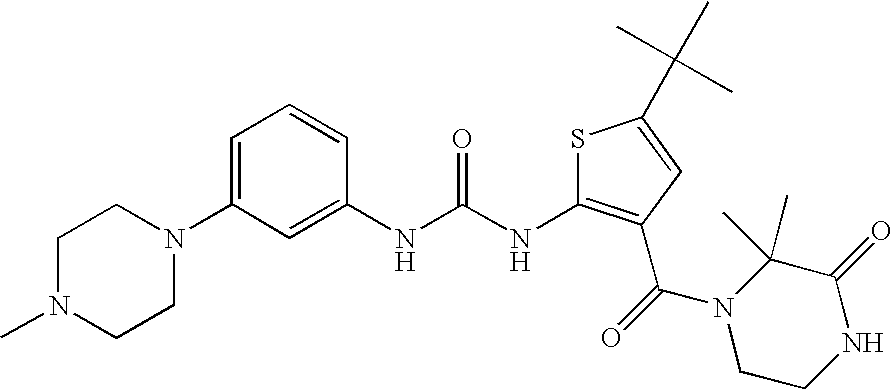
C1N(C)CCN(C2=CC=CC(NC(NC3=C(C(=O)N4CCNC(=O)C4(C)C)C=C(C(C)(C)C)S3)=O)=C2)C1
